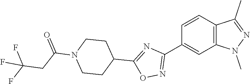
C1(C2=NOC(C3CCN(C(CC(F)(F)F)=O)CC3)=N2)=CC2=C(C=C1)C(C)=NN2C
